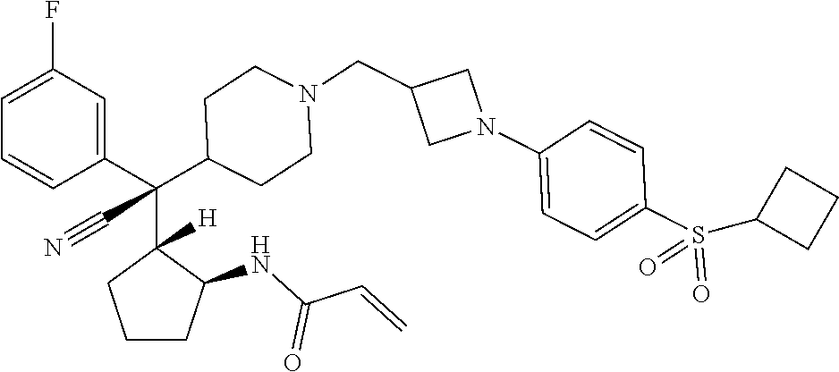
C1=C(F)C=C(C(C2([H])CCCC2NC(C=C)=O)(C2CCN(CC3CN(C4=CC=C(S(=O)(=O)C5CCC5)C=C4)C3)CC2)C#N)C=C1
